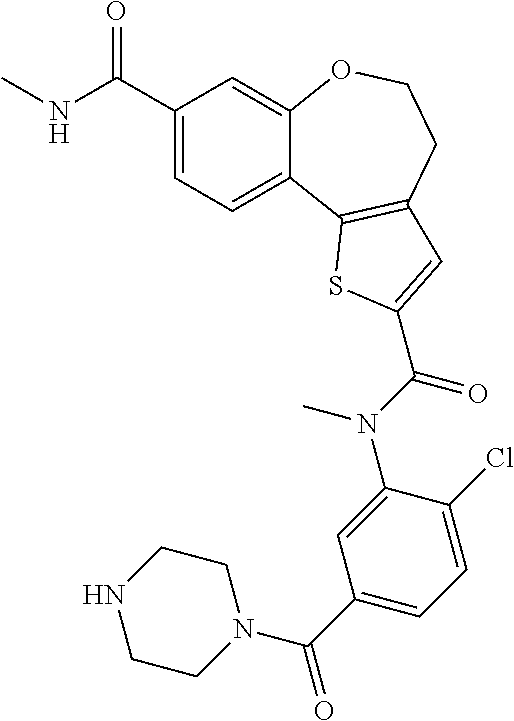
C1(C(NC)=O)=CC=C2C(=C1)OCCC1=C2SC(C(N(C2=CC(C(=O)N3CCNCC3)=CC=C2Cl)C)=O)=C1
